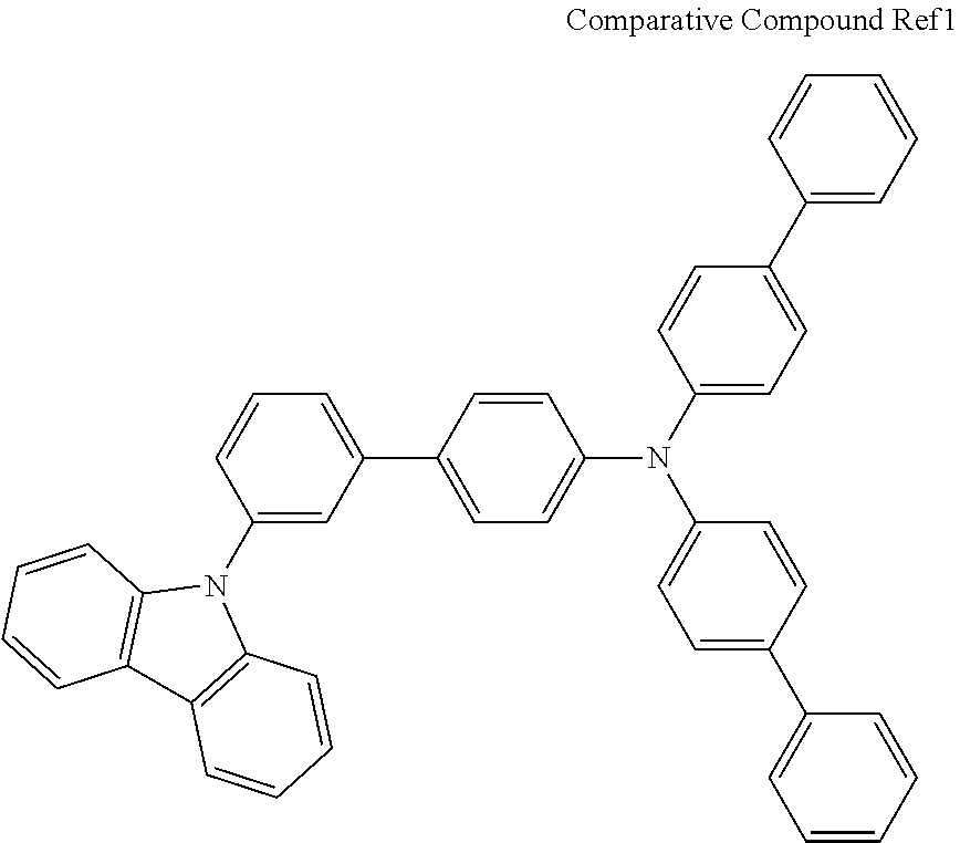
C1=C(C2=CC=C(N(C3=CC=C(C4=CC=CC=C4)C=C3)C3=CC=C(C4=CC=CC=C4)C=C3)C=C2)C=C(N2C3=C(C4=C2C=CC=C4)C=CC=C3)C=C1
